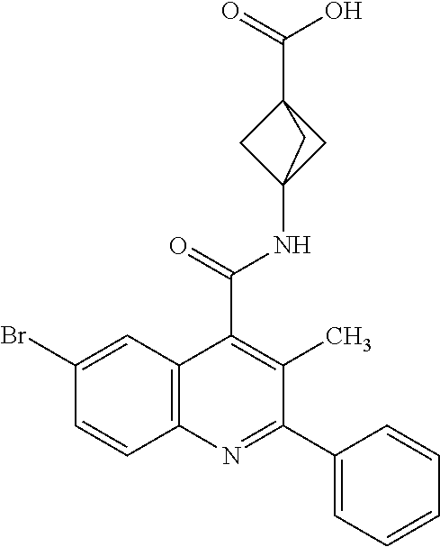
C12(NC(=O)C3=C(C)C(C4=CC=CC=C4)=NC4=C3C=C(Br)C=C4)CC(C(=O)O)(C1)C2
